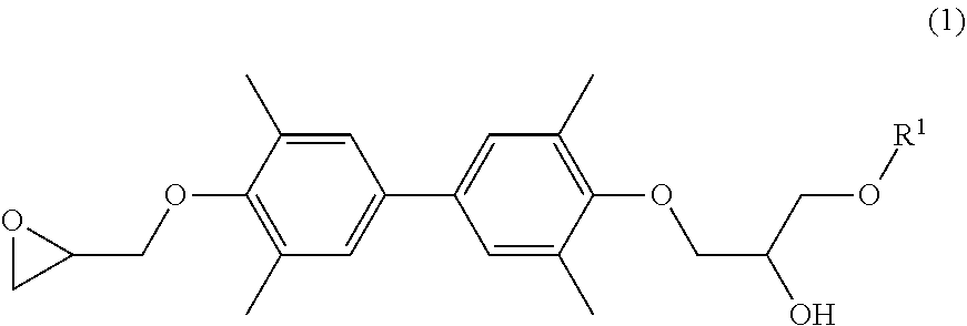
C1=C(C)C(OCC2OC2)=C(C)C=C1C1=CC(C)=C(OCC(CO[R1])O)C(C)=C1
